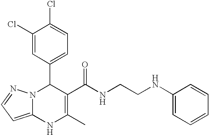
C1(Cl)=CC(C2N3C(=CC=N3)NC(C)=C2C(NCCNC2=CC=CC=C2)=O)=CC=C1Cl
